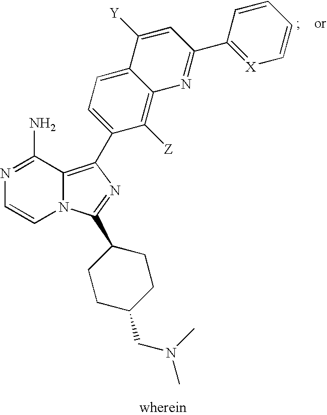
N1=C(N)C2=C(C3=CC=C4C(=C3[Z])N=C(C3=[X]C=CC=C3)C=C4[Y])N=C(C3CCC(CN(C)C)CC3)N2C=C1
